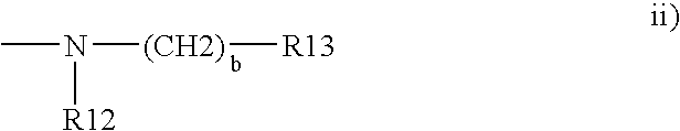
CN([(CH2)][R13])[R12]
